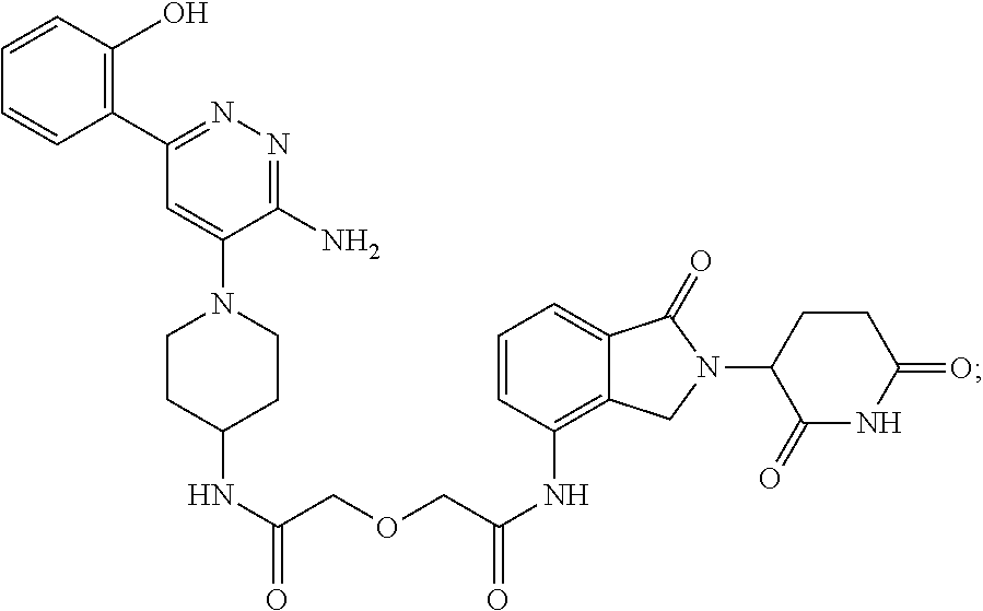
N(C(COCC(=O)NC1=C2C(=CC=C1)C(=O)N(C1C(=O)NC(=O)CC1)C2)=O)C1CCN(C2=CC(C3=C(O)C=CC=C3)=NN=C2N)CC1
